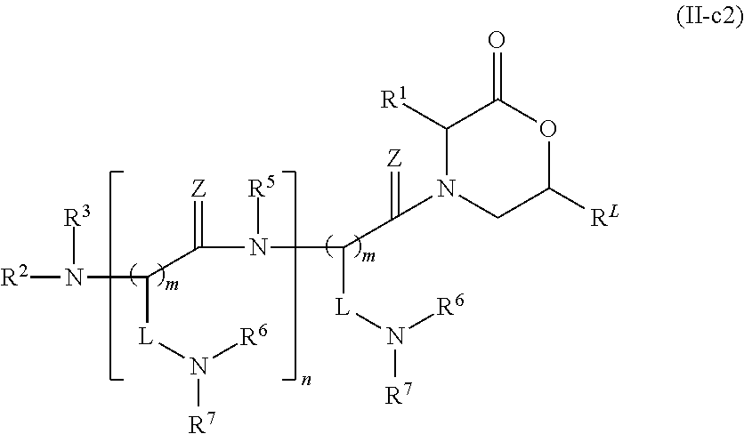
[R2]N(C([L]N([R6])[R7])C(N([R5])C(C(=[Z])N1CC([RL])OC(=O)C1[R1])[L]N([R6])[R7])=[Z])[R3]
